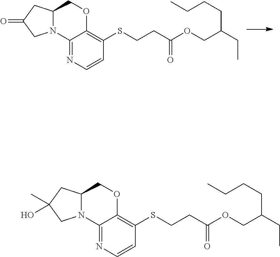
C12N(C3=NC=CC(SCCC(OCC(CC)CCCC)=O)=C3OC1)CC(=O)C2.C12N(C3=NC=CC(SCCC(OCC(CC)CCCC)=O)=C3OC1)CC(C)(O)C2
